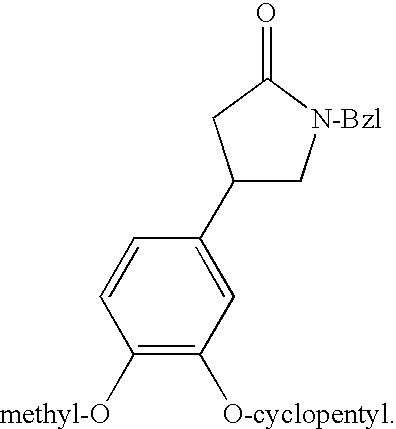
C1([methyl-O])=C([O-cyclopentyl])C=C(C2C[N-Bzl]C(=O)C2)C=C1
